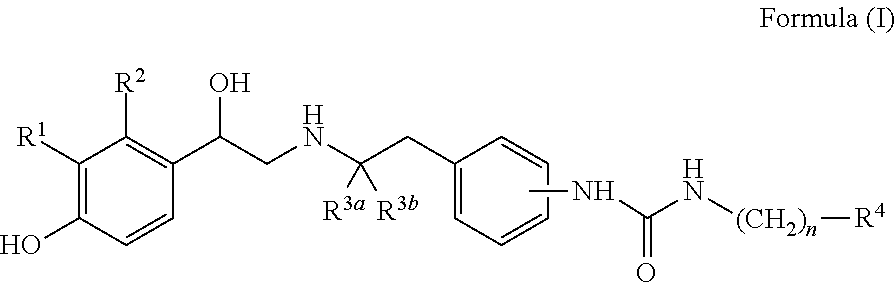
C1([R1])=C(O)C=CC(C(CNC(CC2=CC=CC=C2)([R3a])[R3b])O)=C1[R2].CNC(N[(CH2)n][R4])=O
